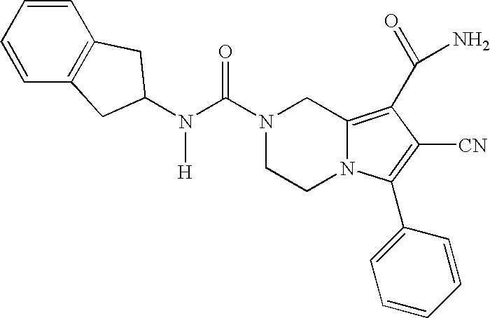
N1(C(N([H])C2CC3=C(C=CC=C3)C2)=O)CCN2C(=C(C(N)=O)C([CN])=C2C2=CC=CC=C2)C1
